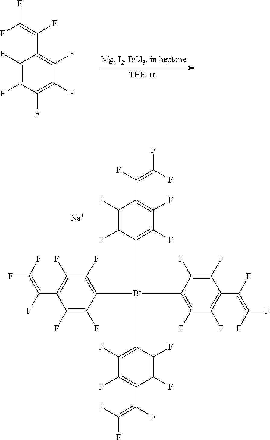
C1(F)=C(F)C(F)=C(F)C(F)=C1C(=C(F)F)F.C1(F)=C(C(=C(F)F)F)C(F)=C(F)C([B-](C2=C(F)C(F)=C(C(=C(F)F)F)C(F)=C2F)(C2=C(F)C(F)=C(C(=C(F)F)F)C(F)=C2F)C2=C(F)C(F)=C(C(=C(F)F)F)C(F)=C2F)=C1F.[Na]
